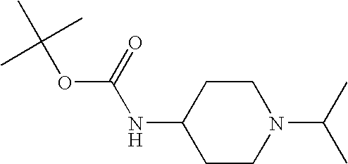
C1C(NC(OC(C)(C)C)=O)CCN(C(C)C)C1
